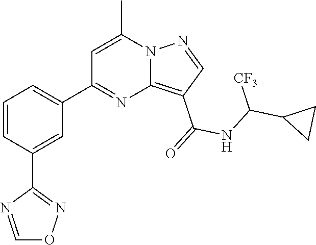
C12=C(C(=O)NC(C3CC3)[CF3])C=NN1C(C)=CC(C1=CC=CC(C3=NOC=N3)=C1)=N2
